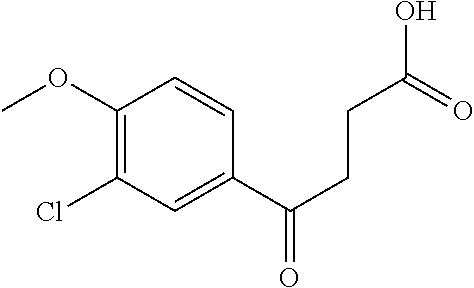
C1(OC)=C(Cl)C=C(C(=O)CCC(O)=O)C=C1
